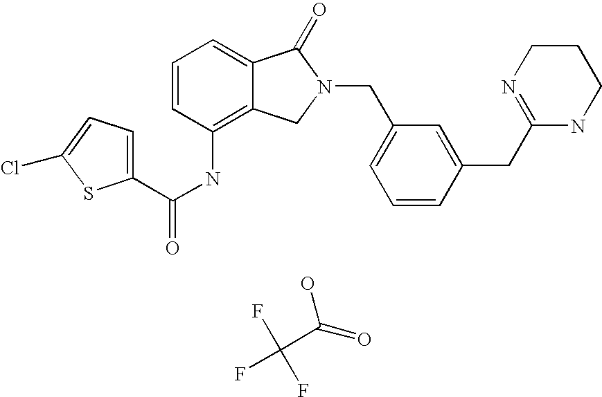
C1=C2C(=C(NC(=O)C3=CC=C(Cl)S3)C=C1)CN(CC1=CC=CC(CC3=NCCCN3)=C1)C2=O.C(C(=O)O)(F)(F)F
